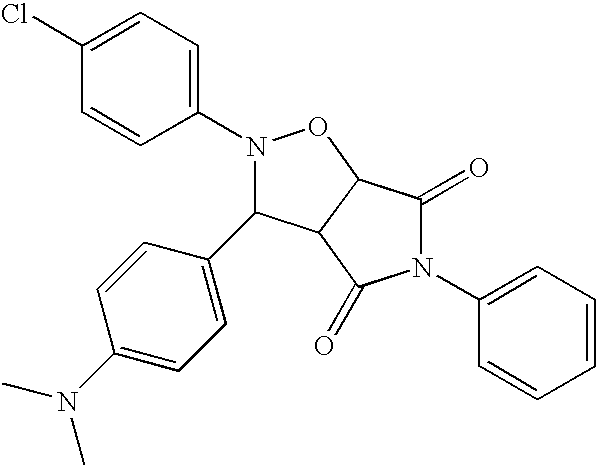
N1(C2=CC=C(Cl)C=C2)C(C2=CC=C(N(C)C)C=C2)C2C(O1)C(=O)N(C1=CC=CC=C1)C2=O
